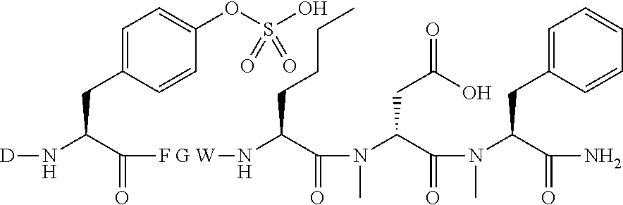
C1=C(CC(N[D])C([F G W]NC(C(N(C)C(C(N(C)C(C(N)=O)CC2=CC=CC=C2)=O)CC(=O)O)=O)CCCC)=O)C=CC(OS(O)(=O)=O)=C1
